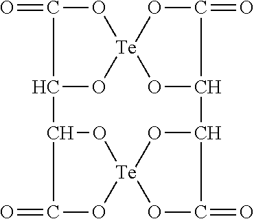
O1C(=O)C2O[Te]13OC(=O)C(O3)C1O[Te]3(OC(=O)C2O3)OC1=O
